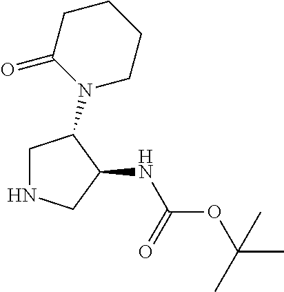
C1NCC(NC(OC(C)(C)C)=O)C1N1CCCCC1=O
